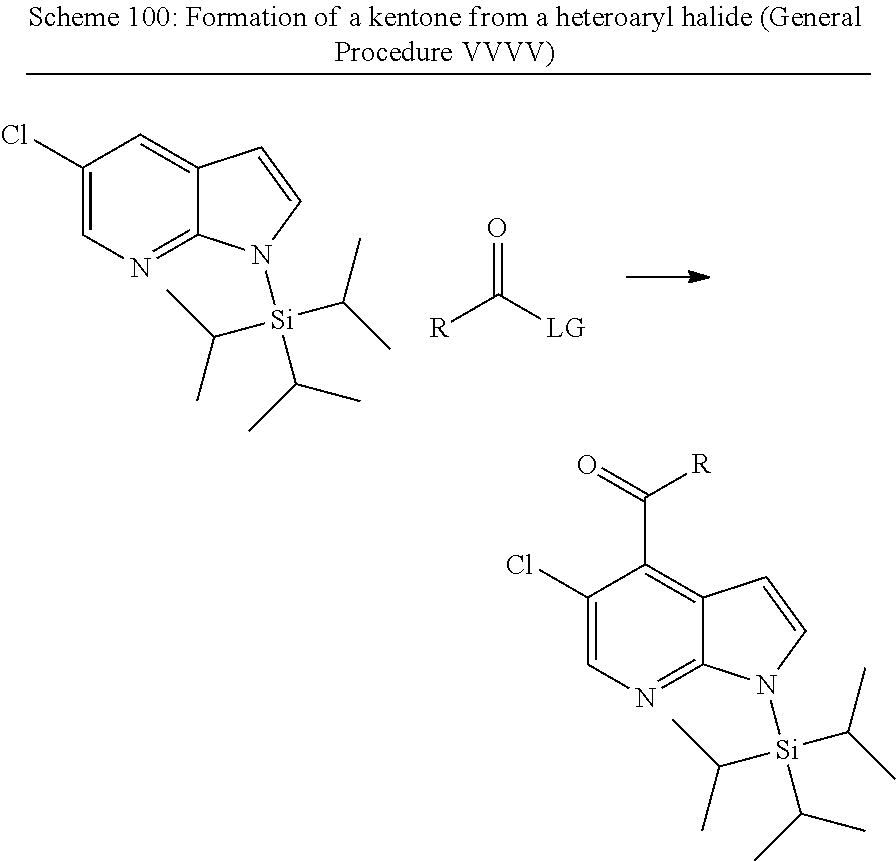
C1(Cl)=CN=C2C(=C1)C=CN2[Si](C(C)C)(C(C)C)C(C)C.O=C([LG])[R].C1(Cl)=CN=C2C(=C1C(=O)[R])C=CN2[Si](C(C)C)(C(C)C)C(C)C
